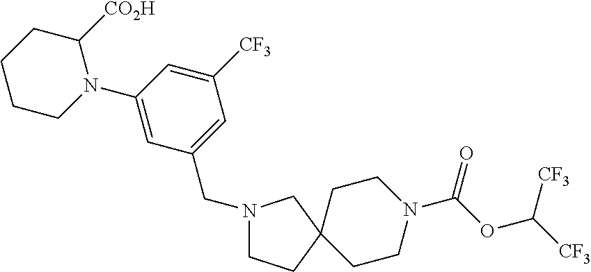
C1(N2C([CO2H])CCCC2)=CC(CN2CCC3(CCN(C(OC([CF3])[CF3])=O)CC3)C2)=CC([CF3])=C1
